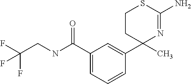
FC(CNC(C1=CC=CC(C2(C)CCSC(N)=N2)=C1)=O)(F)F
